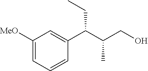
C1([MeO])=CC=CC(C(C(CO)C)CC)=C1
